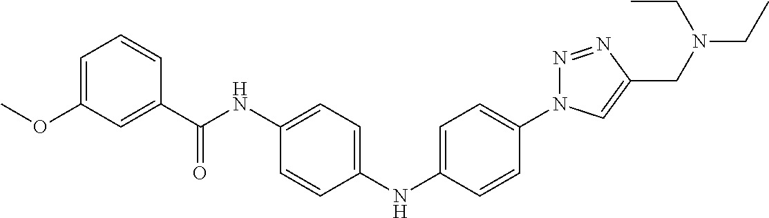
C1(NC2=CC=C(N3N=NC(CN(CC)CC)=C3)C=C2)=CC=C(NC(C2=CC(OC)=CC=C2)=O)C=C1
